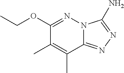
C1(OCC)=NN2C(=NN=C2N)C(C)=C1C
